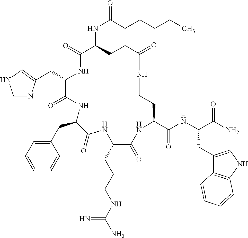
C(C1NC(=O)C(NC(=O)CCCCC)CCC(=O)NCCC(C(NC(C(N)=O)CC2=CNC3=C2C=CC=C3)=O)NC(=O)C(CCCNC(N)=N)NC(=O)C(CC2=CC=CC=C2)NC1=O)C1=CNC=N1
